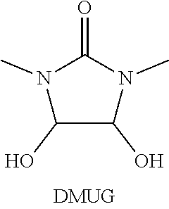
N1(C)C(=O)N(C)C(O)C1O
